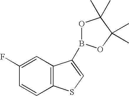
C1=CC2=C(C=C1F)C(B1OC(C)(C)C(C)(C)O1)=CS2
